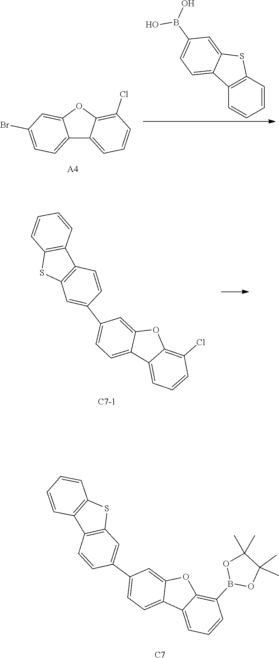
C12=CC=C(Br)C=C1OC1=C(Cl)C=CC=C21.[A4].C12=C(C=CC=C1)C1=CC=C(B(O)O)C=C1S2.[C7-1].C12=C(C=CC=C1)C1=C(S2)C=C(C2=CC=C3C(=C2)OC2=C(Cl)C=CC=C32)C=C1.C1=CC(C2=CC=C3C(=C2)OC2=C(B4OC(C)(C)C(C)(C)O4)C=CC=C32)=CC2=C1C1=C(S2)C=CC=C1.[C7]
